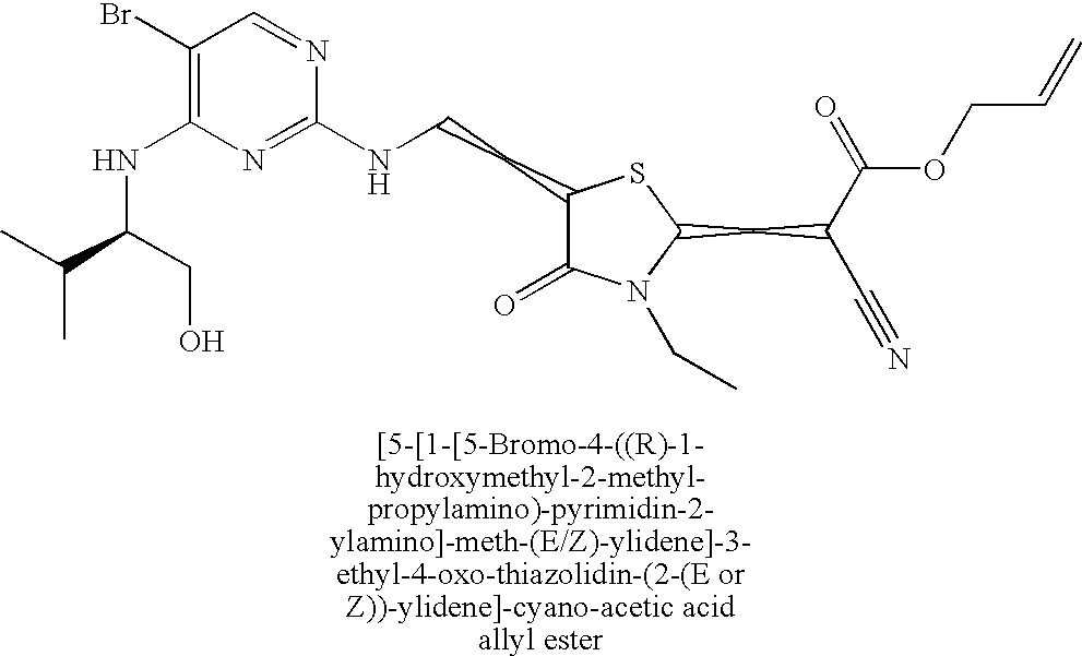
C1(CCNC2=NC(NC(C(C)C)CO)=C(Br)C=N2)C(=O)N(CC)C(CC(C(=O)OCC=C)C#N)S1
